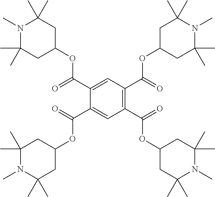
C1(C)(C)N(C)C(C)(C)CC(OC(C2=CC(C(=O)OC3CC(C)(C)N(C)C(C)(C)C3)=C(C(=O)OC3CC(C)(C)N(C)C(C)(C)C3)C=C2C(=O)OC2CC(C)(C)N(C)C(C)(C)C2)=O)C1
